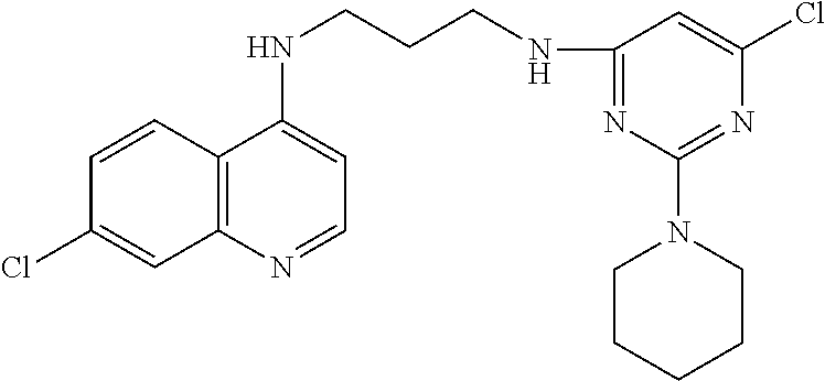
C12=C(N=CC=C1NCCCNC1=NC(N3CCCCC3)=NC(Cl)=C1)C=C(Cl)C=C2
